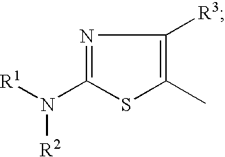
N1=C(N([R1])[R2])SC(C)=C1[R3]
